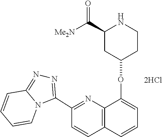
C12=NN=C(C3=NC4=C(C=C3)C=CC=C4OC3CCNC(C([Me2N])=O)C3)N1C=CC=C2
